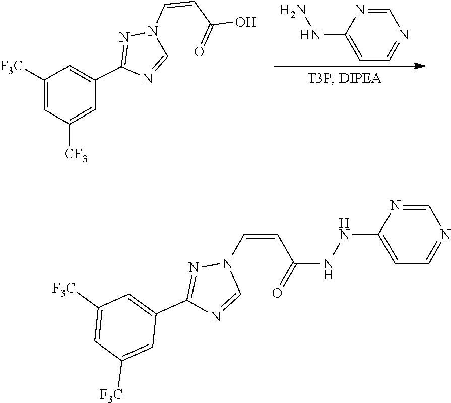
N1=CN=CC=C1NN.C1(C2=NN(C=CC(O)=O)C=N2)=CC([F3C])=CC([CF3])=C1.N1=CN=CC=C1NNC(C=CN1N=C(C2=CC([F3C])=CC([F3C])=C2)N=C1)=O
